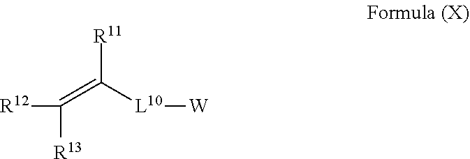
[R12]C([R13])=C([L10][W])[R11]
